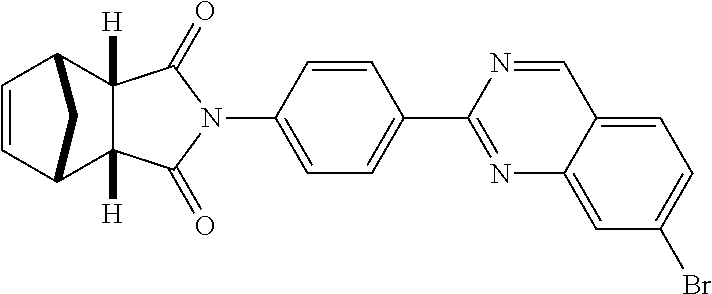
N1(C2=CC=C(C3=NC4=CC(Br)=CC=C4C=N3)C=C2)C(=O)C2([H])C([H])(C1=O)C1C=CC2C1
